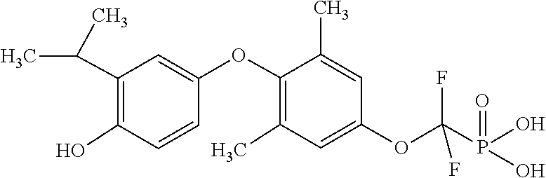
C1=C(OC(P(O)(O)=O)(F)F)C=C(C)C(OC2=CC(C(C)C)=C(O)C=C2)=C1C
